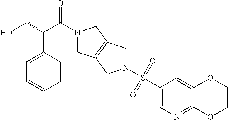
N1(S(C2=CN=C3C(=C2)OCCO3)(=O)=O)CC2=C(C1)CN(C(C(CO)C1=CC=CC=C1)=O)C2
